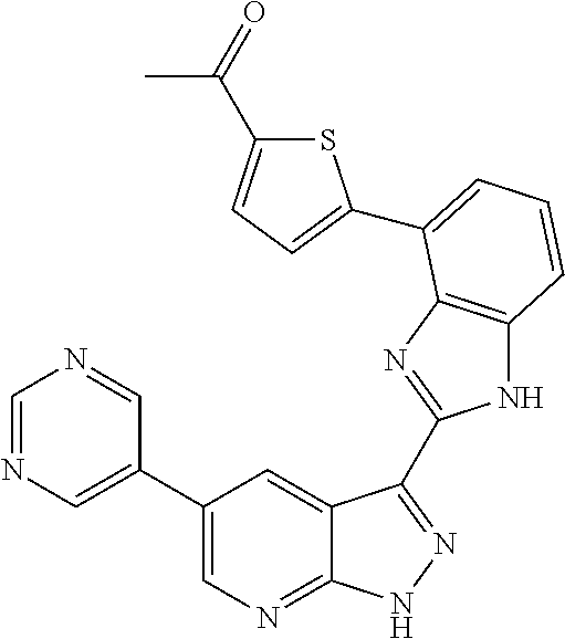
C1(C2=CN=CN=C2)=CN=C2C(=C1)C(C1=NC3=C(N1)C=CC=C3C1=CC=C(C(=O)C)S1)=NN2
